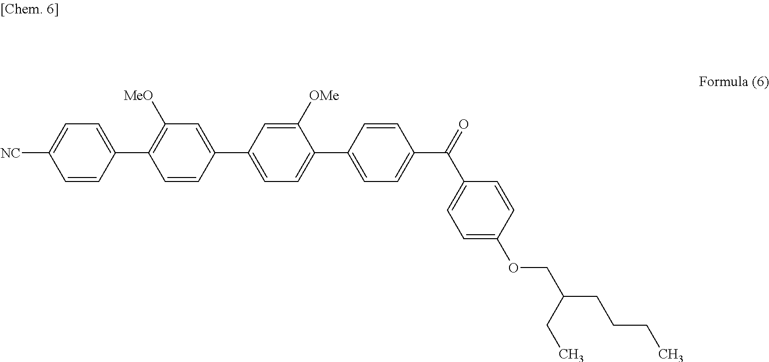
C1=CC(C2=C([MeO])C=C(C3=CC=C(C4=CC=C(C(=O)C5=CC=C(OCC(CCCC)CC)C=C5)C=C4)C([OMe])=C3)C=C2)=CC=C1[NC]
